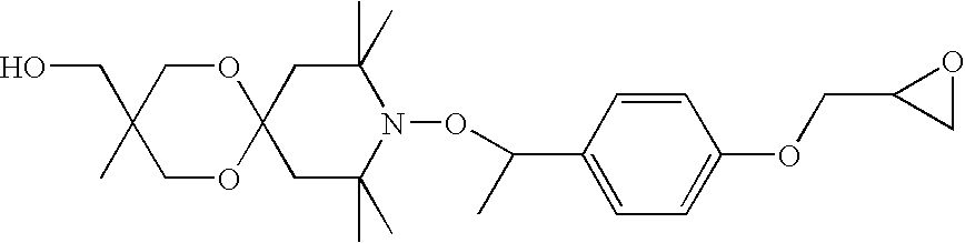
C12(CC(C)(C)N(OC(C)C3=CC=C(OCC4CO4)C=C3)C(C)(C)C1)OCC(CO)(C)CO2
